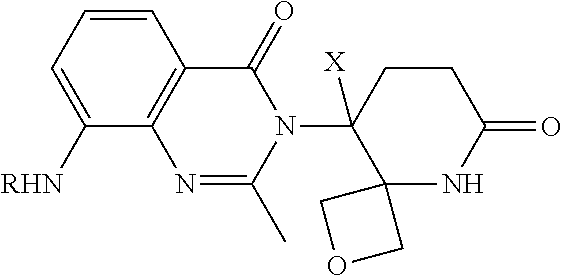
C1=CC=C([RHN])C2=C1C(=O)N(C1([X])C3(NC(=O)CC1)COC3)C(C)=N2
